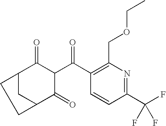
C1(COCC)=C(C(C2C(=O)C3CC(C2=O)CC3)=O)C=CC(C(F)(F)F)=N1
